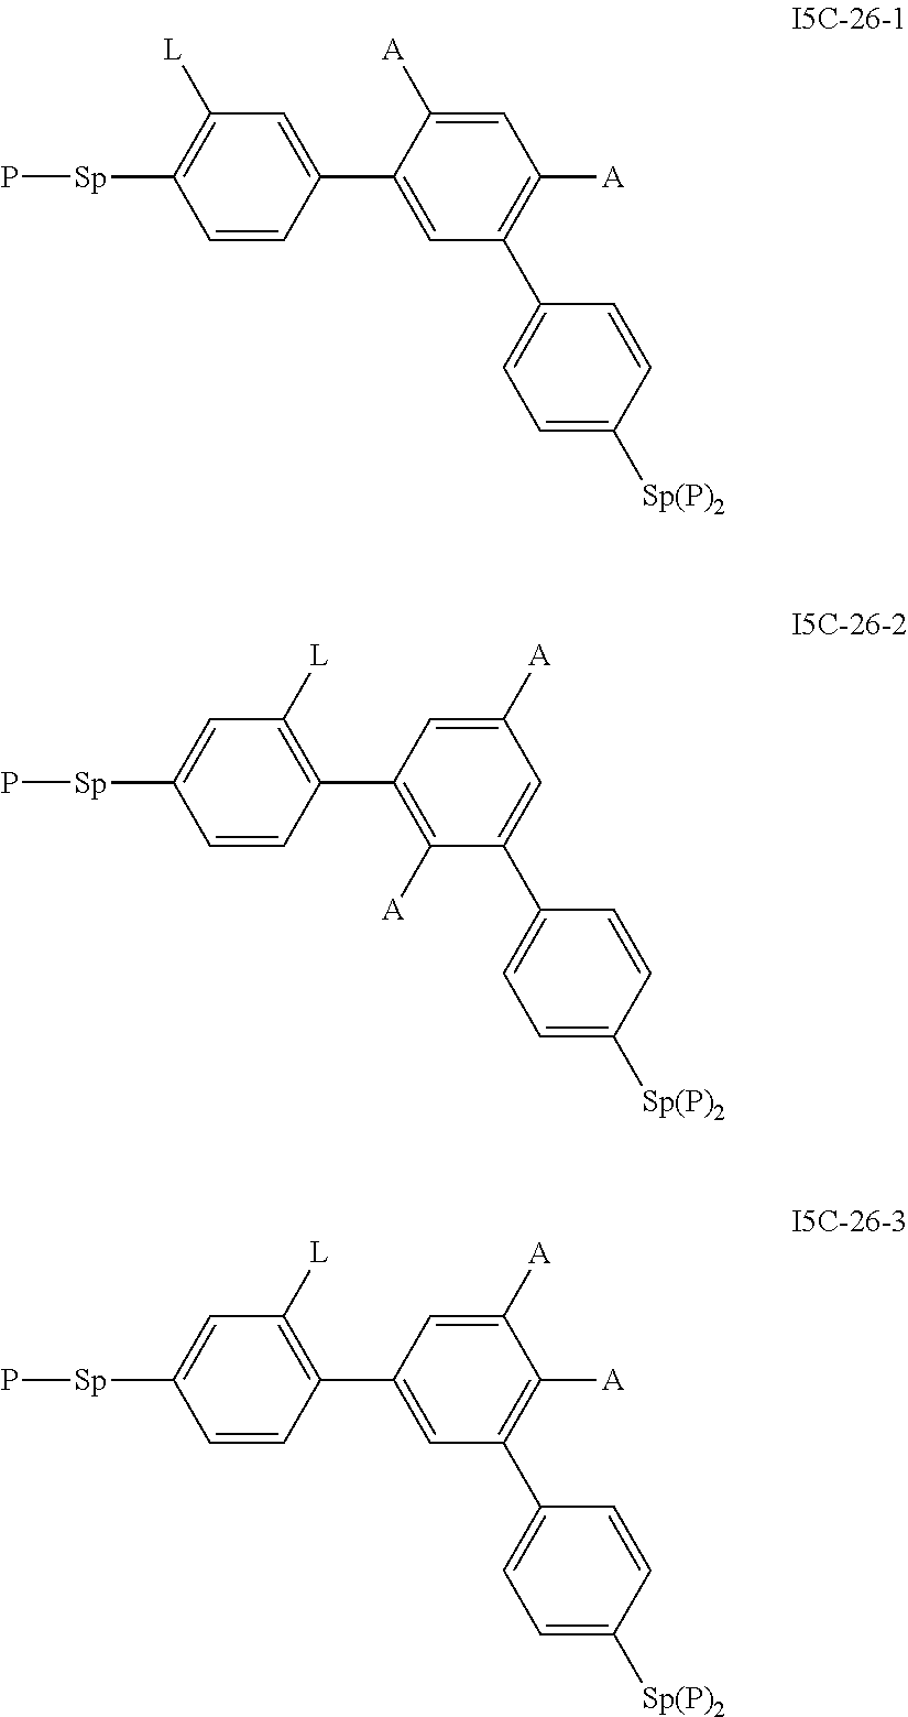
C1([A])=CC([A])=C(C2=CC=C([Sp(P)2])C=C2)C=C1C1=CC([L])=C([Sp]P)C=C1.C1=C([A])C=C(C2=CC=C([Sp(P)2])C=C2)C([A])=C1C1=C([L])C=C([Sp]P)C=C1.C1=C([A])C([A])=C(C2=CC=C([Sp(P)2])C=C2)C=C1C1=C([L])C=C([Sp]P)C=C1
